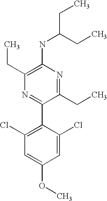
C1(NC(CC)CC)=C(CC)N=C(C2=C(Cl)C=C(OC)C=C2Cl)C(CC)=N1
